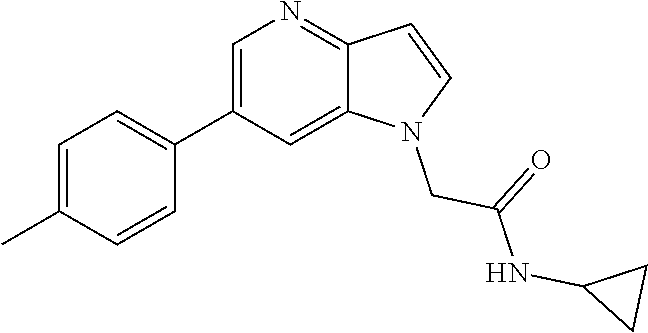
C1=C(C2=CC=C(C)C=C2)C=C2C(=N1)C=CN2CC(=O)NC1CC1
